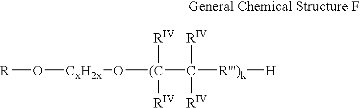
[R]O[CxH2x]O[(C](C([R''')k][H])([RIV])[RIV])([RIV])[RIV]
